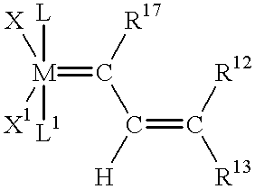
[M]([L])([L1])(=C(C(=C([R13])[R12])[H])[R17])([X])[X1]
